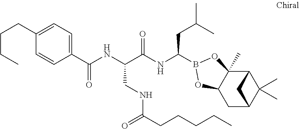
C(C1=CC=C(C(NC(C(NC(CC(C)C)B2OC3(C)C4C(C)(C)C(CC3O2)C4)=O)CNC(CCCCC)=O)=O)C=C1)CCC
